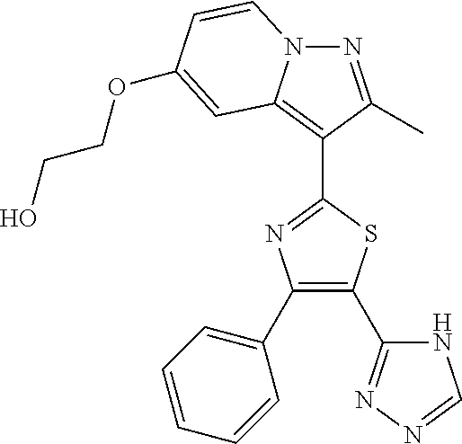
O(C1=CC2=C(C3=NC(C4=CC=CC=C4)=C(C4=NN=CN4)S3)C(C)=NN2C=C1)CCO
